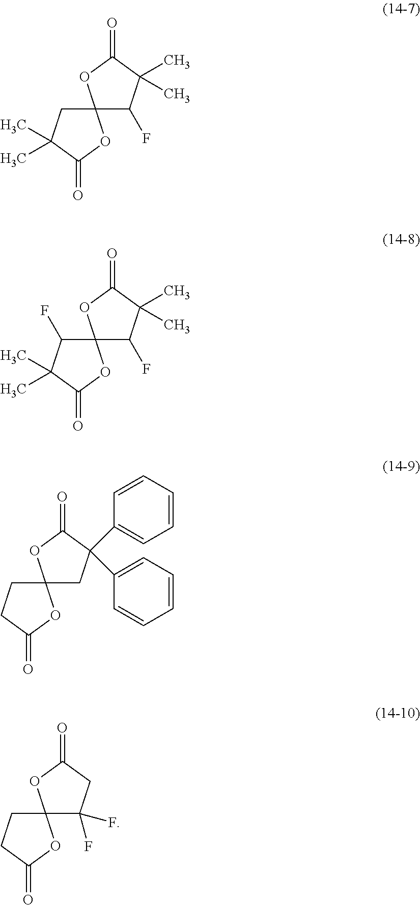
C1C(C)(C)C(=O)OC12C(F)C(C)(C)C(=O)O2.C1(F)C(C)(C)C(=O)OC12C(F)C(C)(C)C(=O)O2.C1CC(=O)OC12CC(C1=CC=CC=C1)(C1=CC=CC=C1)C(=O)O2.C1CC(=O)OC12C(F)(F)CC(=O)O2
